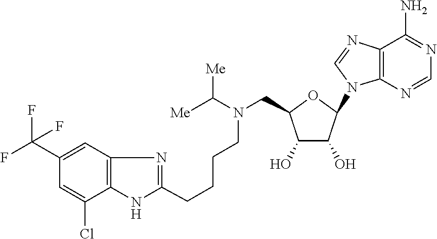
C(CCCN(C([Me])[Me])CC1C(O)C(O)C(N2C3=C(C(N)=NC=N3)N=C2)O1)C1=NC2=C(N1)C(Cl)=CC(C(F)(F)F)=C2
